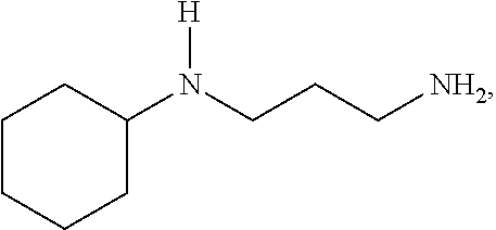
C1CCCC(N(CCC[NH2])[H])C1
